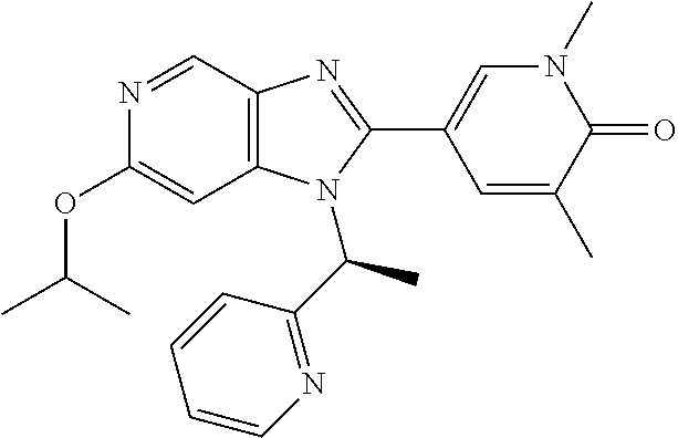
N1=CC2=C(C=C1OC(C)C)N(C(C1=NC=CC=C1)C)C(C1=CN(C)C(=O)C(C)=C1)=N2
